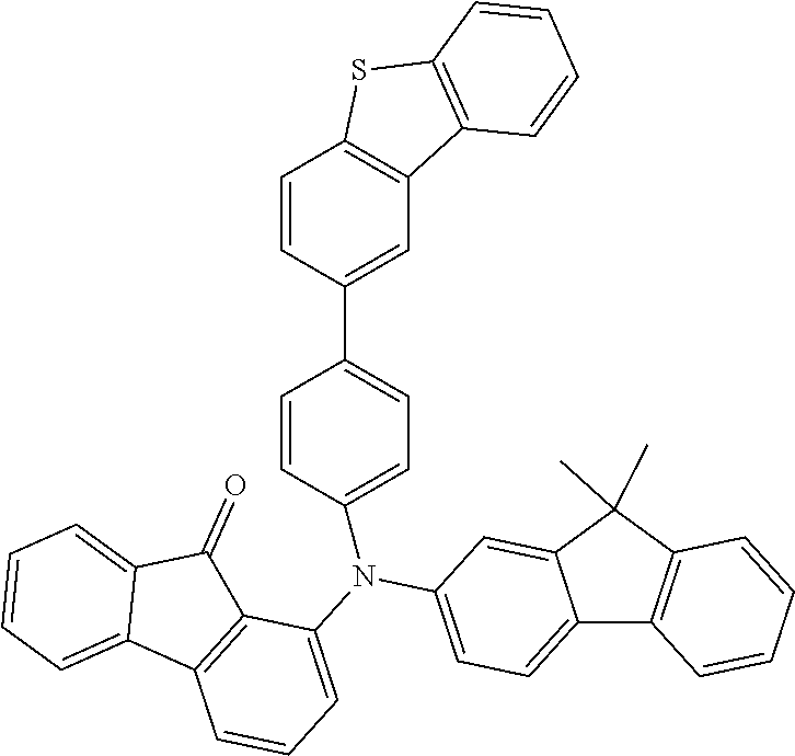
C1=CC(C2=CC=C(N(C3=CC=C4C(=C3)C(C)(C)C3=C4C=CC=C3)C3=CC=CC4=C3C(=O)C3=CC=CC=C43)C=C2)=CC2=C1SC1=C2C=CC=C1
